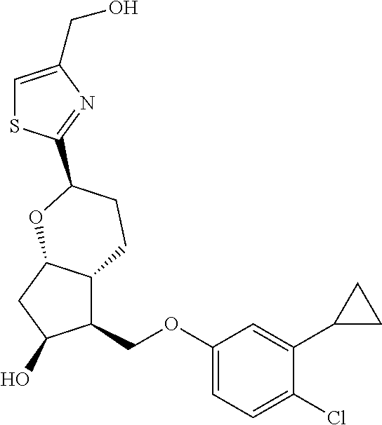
C1(COC2=CC=C(Cl)C(C3CC3)=C2)C2C(CC1O)OC(C1=NC(CO)=CS1)CC2
